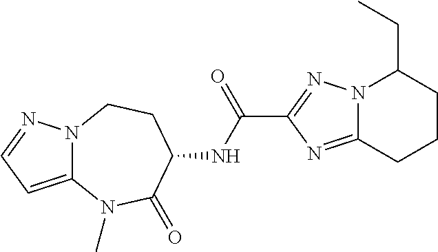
N12C(=CC=N1)N(C)C(=O)C(NC(C1=NN3C(=N1)CCCC3CC)=O)CC2
